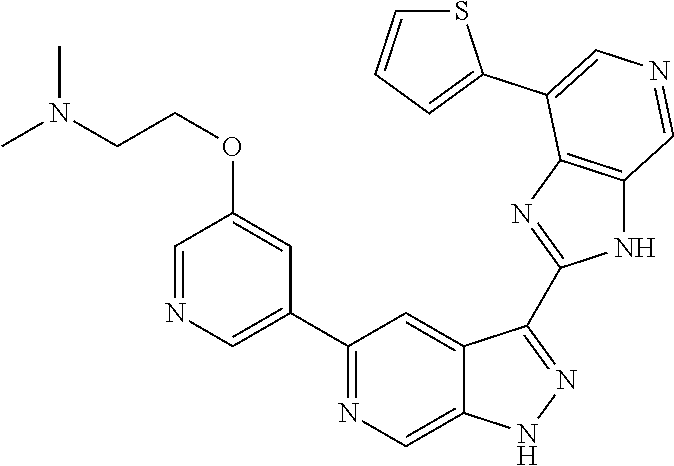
C1(C2=CN=CC(OCCN(C)C)=C2)=NC=C2C(=C1)C(C1=NC3=C(N1)C=NC=C3C1=CC=CS1)=NN2
